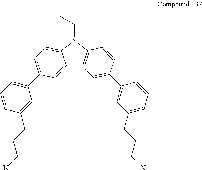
C12=CC(C3=CC=CC(CCCN)=C3)=CC=C1N(CC)C1=C2C=C(C2=CC(CCCN)=CC=C2)C=C1
